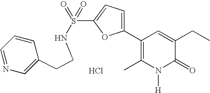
N(S(C1=CC=C(C2=C(C)N([H])C(=O)C(CC)=C2)O1)(=O)=O)CCC1=CN=CC=C1.Cl
